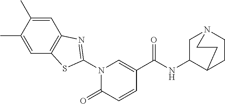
C1=C(C)C(C)=CC2=C1N=C(N1C(=O)C=CC(C(NC3CN4CCC3CC4)=O)=C1)S2
